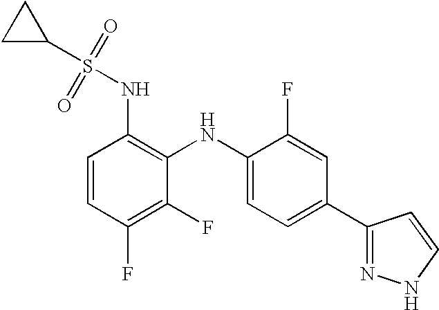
C1C(S(=O)(=O)NC2=C(NC3=CC=C(C4=NNC=C4)C=C3F)C(F)=C(F)C=C2)C1
